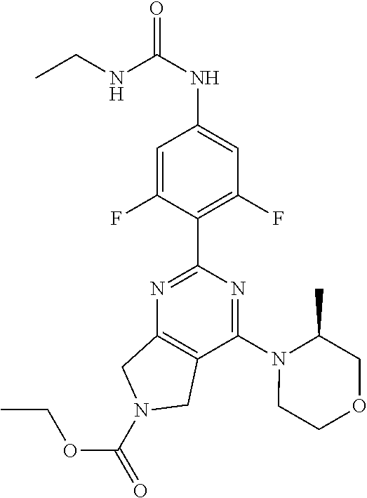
C1(C2=NC3=C(C(N4CCOCC4C)=N2)CN(C(=O)OCC)C3)=C(F)C=C(NC(=O)NCC)C=C1F
